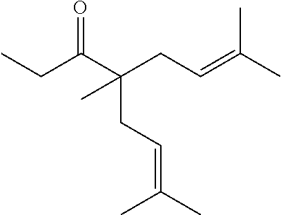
O=C(C(CC=C(C)C)(CC=C(C)C)C)CC
